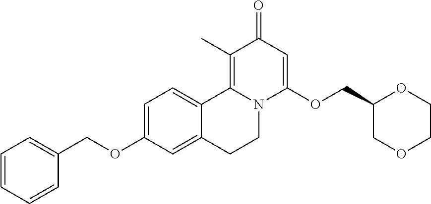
C1=C(OCC2=CC=CC=C2)C=C2C(=C1)C1=C(C)C(=O)C=C(OCC3COCCO3)N1CC2
